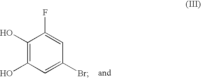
C1(O)=C(O)C=C(Br)C=C1F
